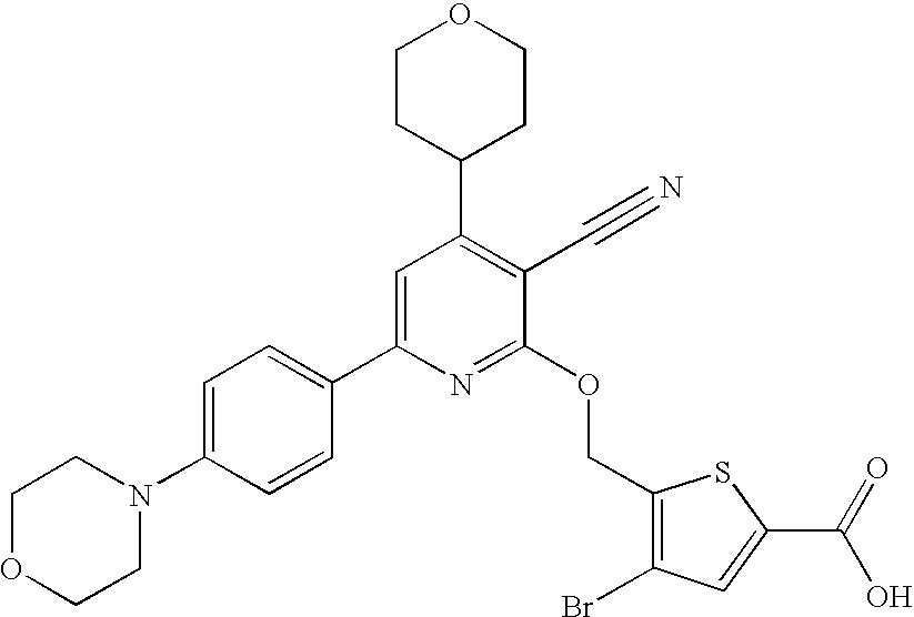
C1OCCN(C2=CC=C(C3=CC(C4CCOCC4)=C(C#N)C(OCC4=C(Br)C=C(C(=O)O)S4)=N3)C=C2)C1
